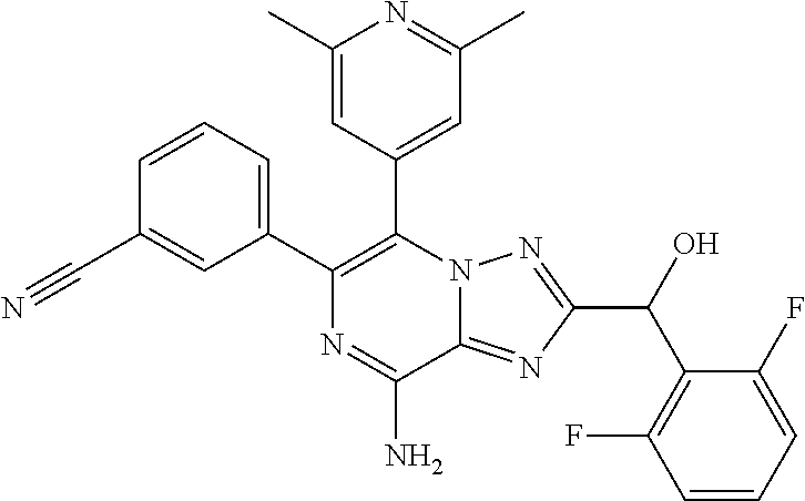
C1=CC=C(C2=C(C3=CC(C)=NC(C)=C3)N3C(=NC(C(C4=C(F)C=CC=C4F)O)=N3)C(N)=N2)C=C1C#N
